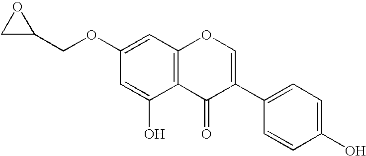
C12=C(C=C(OCC3OC3)C=C1O)OC=C(C1=CC=C(O)C=C1)C2=O
